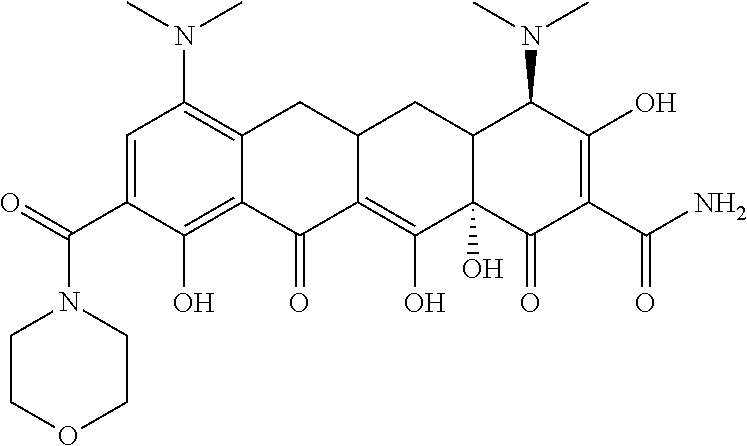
C1=C(C(=O)N2CCOCC2)C(O)=C2C(=C1N(C)C)CC1C(=C(O)C3(O)C(C1)C(N(C)C)C(O)=C(C(N)=O)C3=O)C2=O
